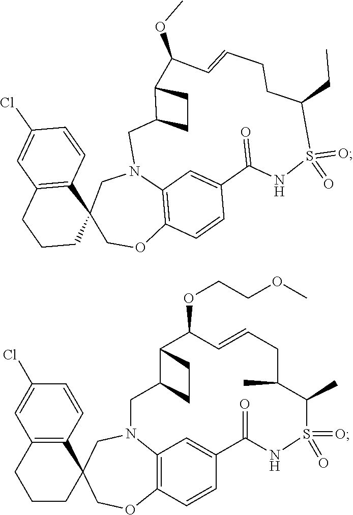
C1=CC2=C(C=C1Cl)CCCC21COC2=C3N(C1)CC1CCC1C(OC)C=CCCC(CC)S(=O)(=O)NC(=O)C(=C3)C=C2.C1=CC2=C(C=C1Cl)CCCC21COC2=C3N(C1)CC1CCC1C(OCCOC)C=CCC(C)C(C)S(=O)(=O)NC(=O)C(=C3)C=C2
